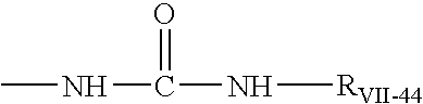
C(=O)(NC)N[RVII-44]
